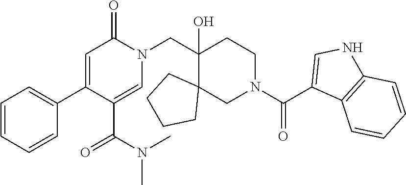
C1=CC=CC(C2=CC(=O)N(CC3(O)CCN(C(C4=CNC5=C4C=CC=C5)=O)CC34CCCC4)C=C2C(N(C)C)=O)=C1
